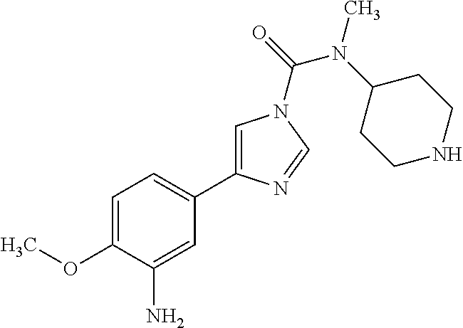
C1=C(OC)C(N)=CC(C2=CN(C(=O)N(C3CCNCC3)C)C=N2)=C1
